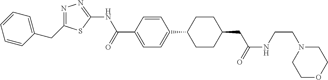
C1=CC(CC2=NN=C(NC(=O)C3=CC=C(C4CCC(CC(=O)NCCN5CCOCC5)CC4)C=C3)S2)=CC=C1
